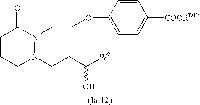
C1CCN(CCC([W2])O)N(CCOC2=CC=C([COORD1b])C=C2)C1=O
